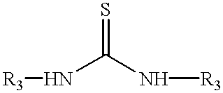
N(C(N[R3])=S)[R3]
